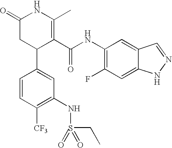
C1=CC([CF3])=C(NS(=O)(=O)CC)C=C1C1C(C(NC2=C(F)C=C3C(=C2)C=NN3)=O)=C(C)NC(=O)C1
